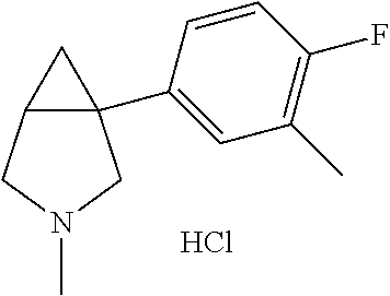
C12(C3=CC(C)=C(F)C=C3)C(CN(C)C1)C2.Cl
